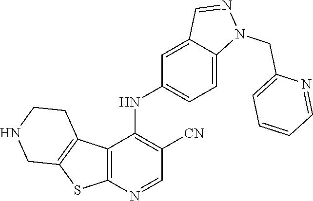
C12=C(N=CC([CN])=C1NC1=CC=C3C(=C1)C=NN3CC1=CC=CC=N1)SC1=C2CCNC1
